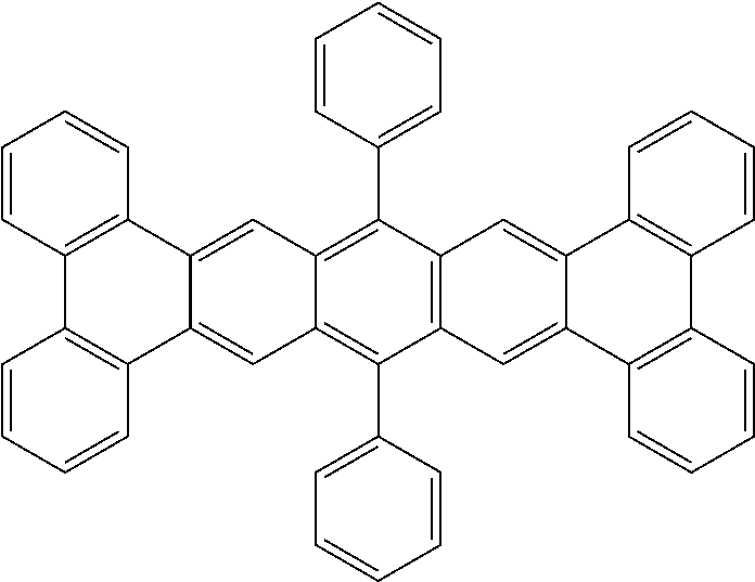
C12=C(C(C3=CC=CC=C3)=C3C(=C1C1=CC=CC=C1)C=C1C(=C3)C3=C(C4=C1C=CC=C4)C=CC=C3)C=C1C(=C2)C2=C(C3=C1C=CC=C3)C=CC=C2
